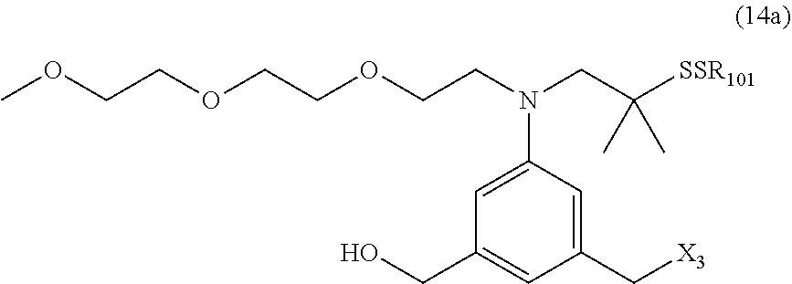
OCC1=CC(C[X3])=CC(N(CCOCCOCCOC)CC([SSR101])(C)C)=C1
